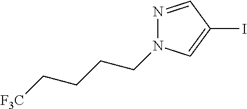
C1(I)=CN(CCCC[F3C])N=C1
